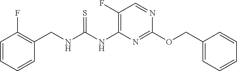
C1(OCC2=CC=CC=C2)=NC(NC(NCC2=C(F)C=CC=C2)=S)=C(F)C=N1
